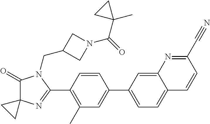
C1(=O)C2(N=C(C3=C(C)C=C(C4=CC=C5C(=C4)N=C(C#N)C=C5)C=C3)N1CC1CN(C(=O)C3(C)CC3)C1)CC2
